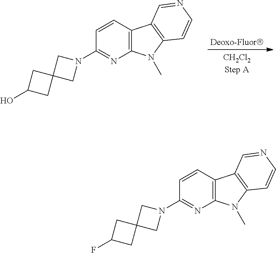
C1=CC(N2CC3(C2)CC(O)C3)=NC2=C1C1=C(N2C)C=CN=C1.C1=CC(N2CC3(C2)CC(F)C3)=NC2=C1C1=C(N2C)C=CN=C1
